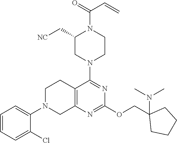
C1=CC=C(Cl)C(N2CC3=C(CC2)C(N2CCN(C(=O)C=C)C(C[NC])C2)=NC(OCC2(N(C)C)CCCC2)=N3)=C1
